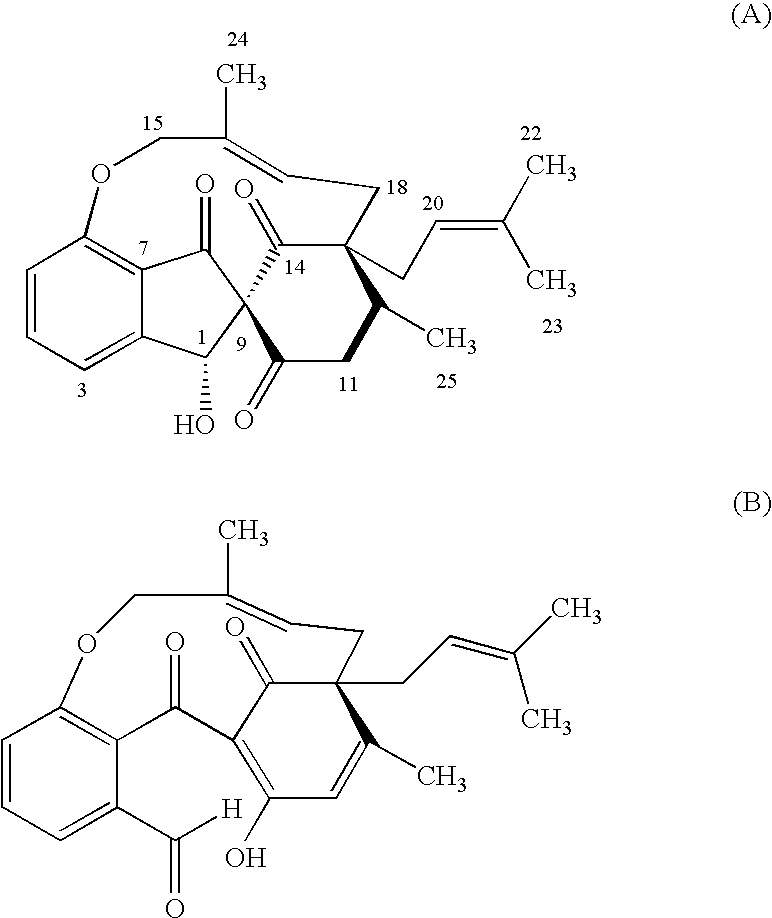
C1=CC=C2C3=C1OCC(C)=CCC1(CC=C(C)C)C(C)CC(=O)C(C2O)(C3=O)C1=O.C1=CC=C(C([H])=O)C2=C1OCC(C)=CCC1(CC=C(C)C)C(C)=CC(O)=C(C1=O)C2=O
